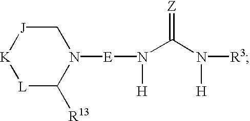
[J]1[K][L]C([R13])N([E]N([H])C(N([R3])[H])=[Z])C1
